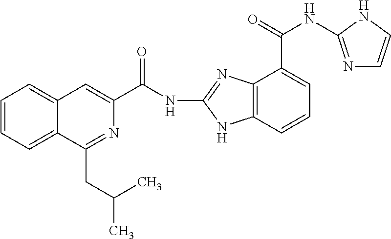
C(NC1=NC2=C(N1)C=CC=C2C(NC1=NC=CN1)=O)(=O)C1=CC2=CC=CC=C2C(CC(C)C)=N1
